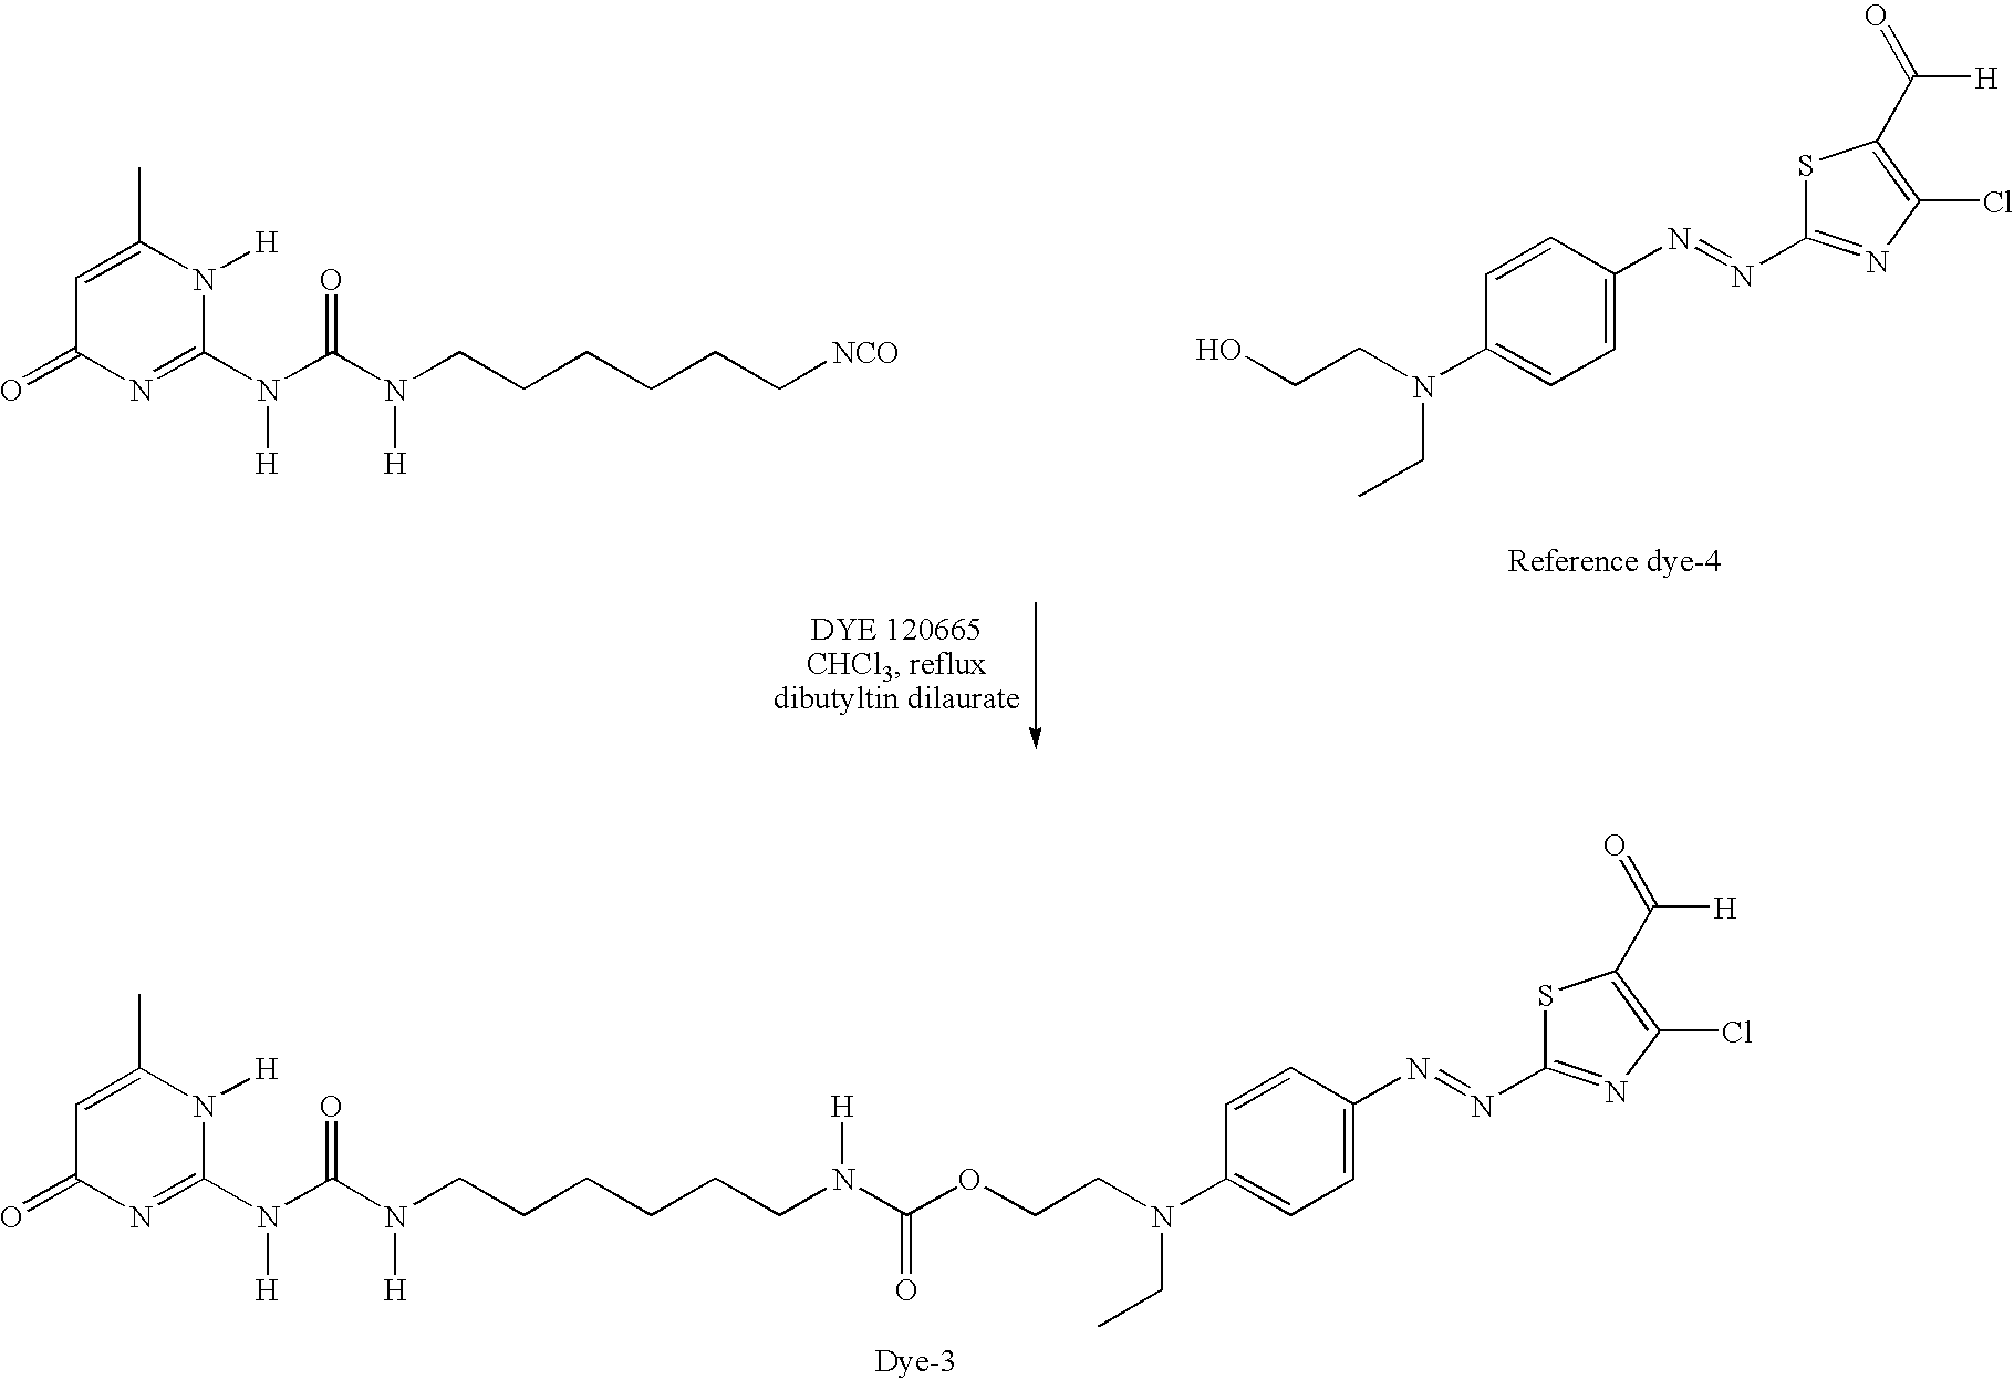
C1=C(C)N([H])C(N(C(N(CCCCCC[NCO])[H])=O)[H])=NC1=O.OCCN(C1=CC=C(N=NC2=NC(Cl)=C(C(=O)[H])S2)C=C1)CC.C1=C(C)N([H])C(N(C(N(CCCCCCN(C(OCCN(C2=CC=C(N=NC3=NC(Cl)=C(C([H])=O)S3)C=C2)CC)=O)[H])[H])=O)[H])=NC1=O
